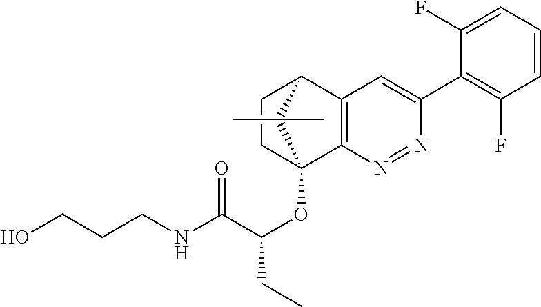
C1CC2(OC(C(NCCCO)=O)CC)C3=C(C1C2(C)C)C=C(C1=C(F)C=CC=C1F)N=N3
